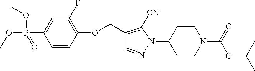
C1=CC(OCC2=C([CN])N(C3CCN(C(=O)OC(C)C)CC3)N=C2)=C(F)C=C1P(OC)(=O)OC
